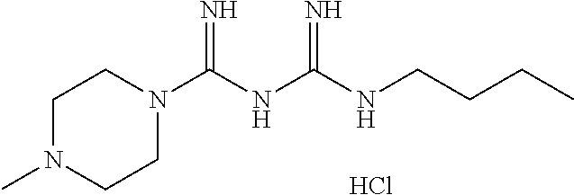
Cl.C1N(C)CCN(C(NC(=N)NCCCC)=N)C1
